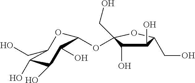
C1(O)C(O)C(CO)(OC2C(O)C(O)C(O)C(CO)O2)OC1CO
